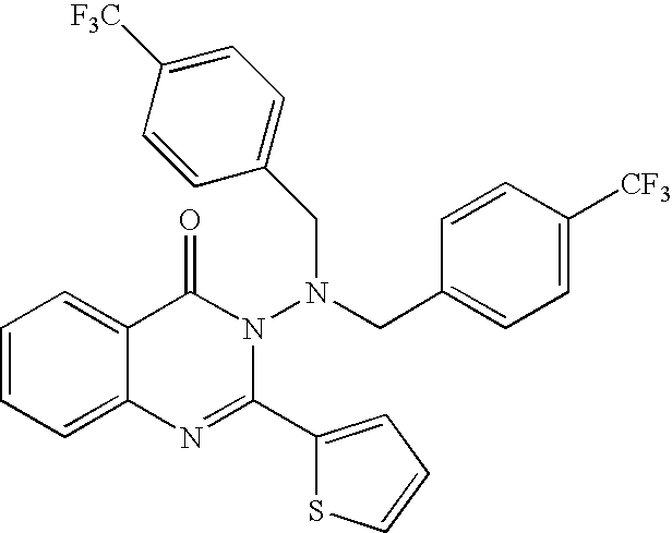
C1=CC=C2C(=C1)C(=O)N(N(CC1=CC=C([CF3])C=C1)CC1=CC=C([F3C])C=C1)C(C1=CC=CS1)=N2
